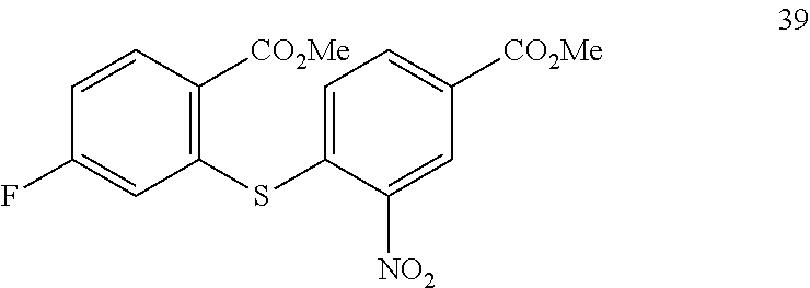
C1(SC2=CC=C([CO2Me])C=C2[NO2])=C([CO2Me])C=CC(F)=C1
